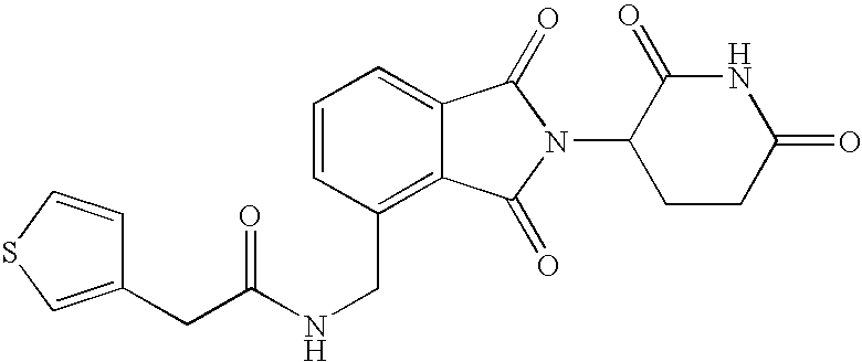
C1=CC(CNC(=O)CC2=CSC=C2)=C2C(=C1)C(=O)N(C1CCC(=O)NC1=O)C2=O
